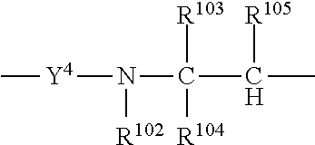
[Y4](N(C(C(C)[R105])([R103])[R104])[R102])C
